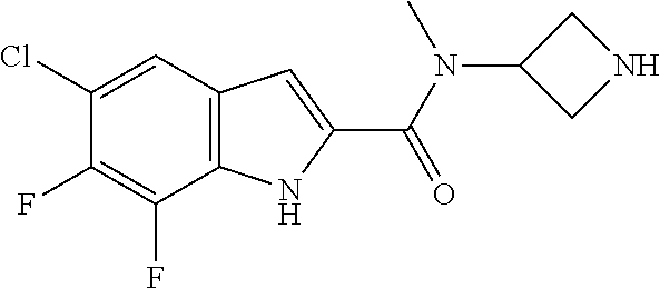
C12=C(C=C(Cl)C(F)=C1F)C=C(C(N(C)C1CNC1)=O)N2
